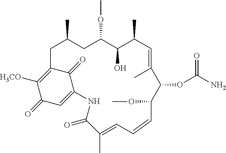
C1(=O)C=C2C(=O)C(=C1[H3CO])CC(C)CC(OC)C(O)C(C)C=C(C)C(OC(=O)N)C(OC)C=CC=C(C)C(=O)N2
